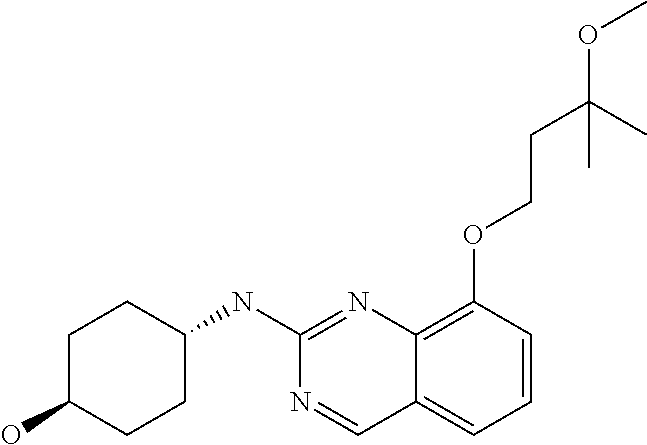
C1C(O)CCC(NC2=NC3=C(OCCC(C)(C)OC)C=CC=C3C=N2)C1
